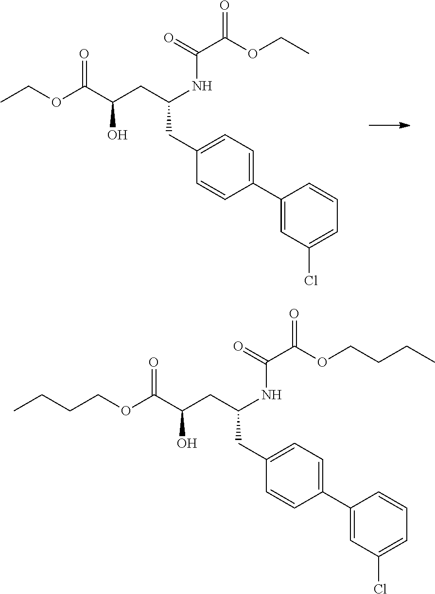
CCOC(C(CC(NC(C(=O)OCC)=O)CC1=CC=C(C2=CC(Cl)=CC=C2)C=C1)O)=O.C(COC(C(CC(NC(C(=O)OCCCC)=O)CC1=CC=C(C2=CC(Cl)=CC=C2)C=C1)O)=O)CC
